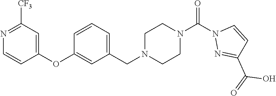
N1=C([CF3])C=C(OC2=CC(CN3CCN(C(N4N=C(C(=O)O)C=C4)=O)CC3)=CC=C2)C=C1
